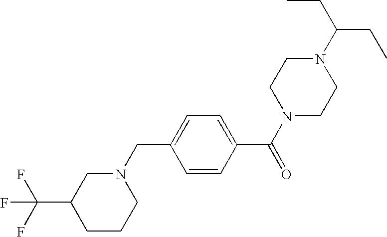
N1(C(CC)CC)CCN(C(C2=CC=C(CN3CCCC(C(F)(F)F)C3)C=C2)=O)CC1
